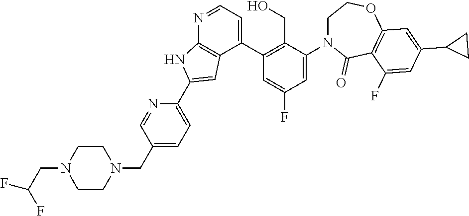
N1=CC=C(C2=C(CO)C(N3CCOC4=C(C3=O)C(F)=CC(C3CC3)=C4)=CC(F)=C2)C2=C1NC(C1=CC=C(CN3CCN(CC(F)F)CC3)C=N1)=C2
